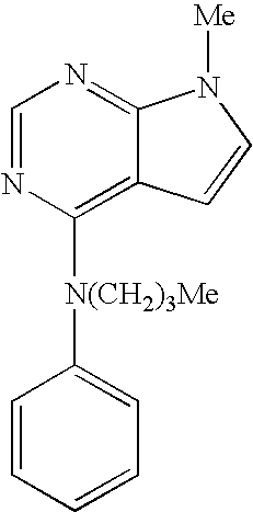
C1=NC([N(CH2)3Me]C2=CC=CC=C2)=C2C(=N1)N([Me])C=C2
